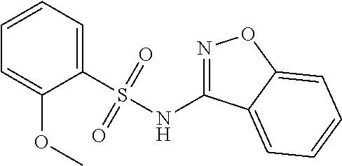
C1=CC=C(S(NC2=NOC3=CC=CC=C23)(=O)=O)C(OC)=C1
